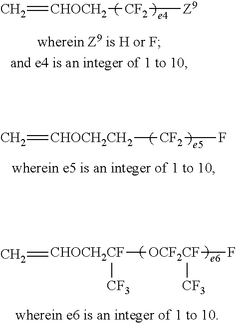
C=[CHOCH2][CF2][Z9].C=[CHOCH2CH2][CF2]F.C=[CHOCH2CF]([OCF2CF](F)[CF3])[CF3]
